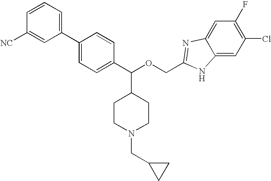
C1=CC=C(C2=CC=C(C(OCC3=NC4=CC(F)=C(Cl)C=C4N3)C3CCN(CC4CC4)CC3)C=C2)C=C1[NC]
